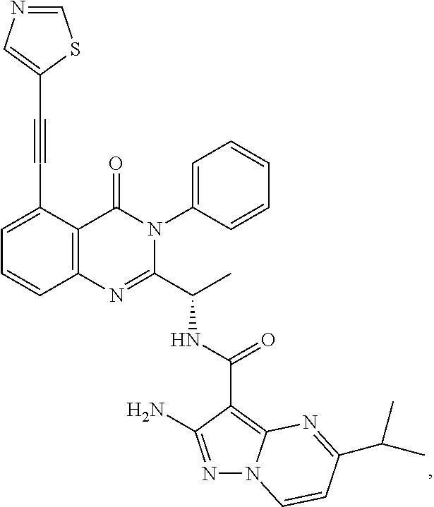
C1=C(C#CC2=CN=CS2)C2=C(C=C1)N=C(C(C)NC(C1=C3N(N=C1N)C=CC(C(C)C)=N3)=O)N(C1=CC=CC=C1)C2=O
